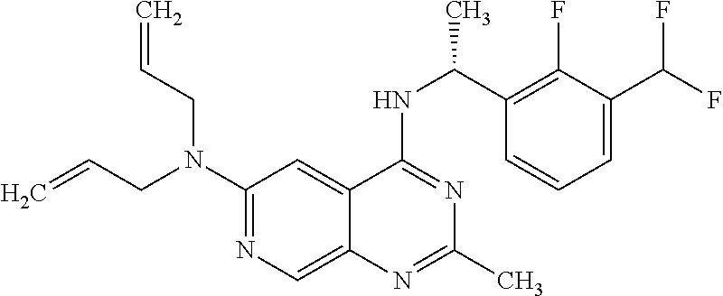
N(C1=NC=C2C(=C1)C(NC(C1=C(F)C(C(F)F)=CC=C1)C)=NC(C)=N2)(CC=C)CC=C
